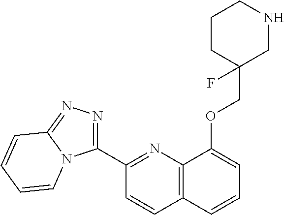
C1(C2=NN=C3N2C=CC=C3)=NC2=C(C=C1)C=CC=C2OCC1(F)CNCCC1
